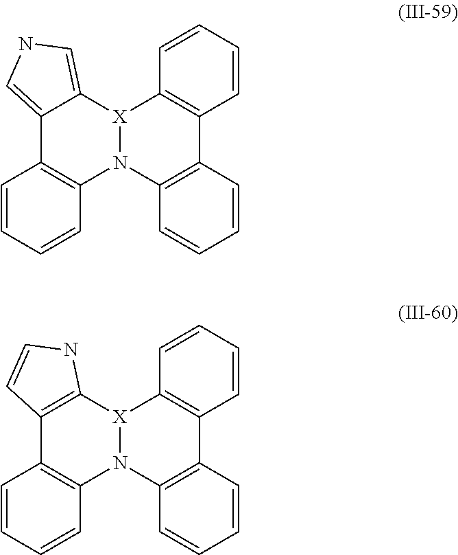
C12=CNC=C1[X]1N(C3=C2C=CC=C3)C2=C(C3=C1C=CC=C3)C=CC=C2.C12=C([X]3N(C4=C1C=CC=C4)C1=C(C4=C3C=CC=C4)C=CC=C1)NC=C2
